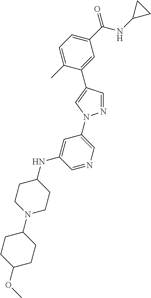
C1(C(NC2CC2)=O)=CC=C(C)C(C2=CN(C3=CN=CC(NC4CCN(C5CCC(OC)CC5)CC4)=C3)N=C2)=C1
